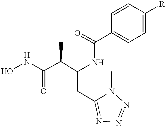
ONC(C(C(NC(C1=CC=C([R])C=C1)=O)CC1=NN=NN1C)C)=O
